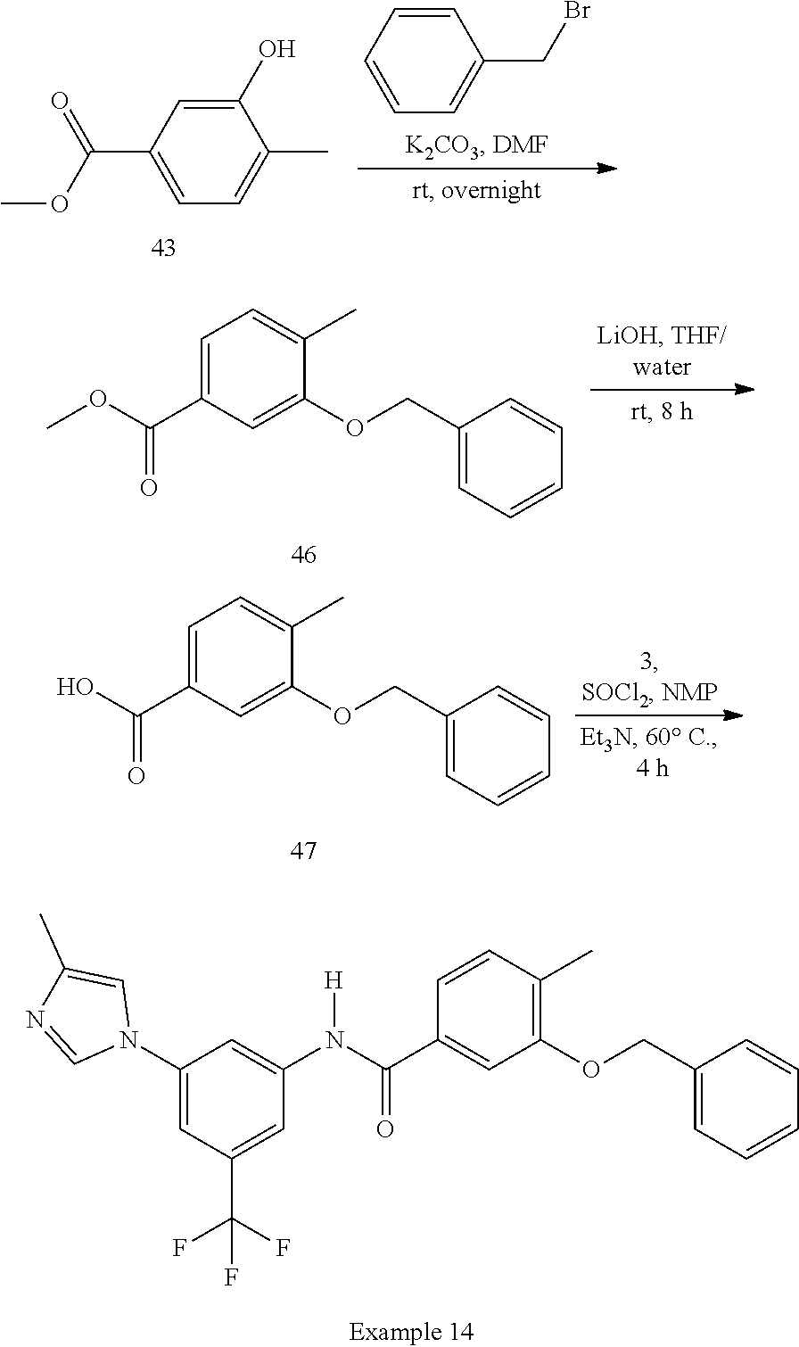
BrCC1=CC=CC=C1.C1(C(OC)=O)=CC=C(C)C(O)=C1.C1=C(C)C(OCC2=CC=CC=C2)=CC(C(=O)OC)=C1.C1(C(=O)O)=CC=C(C)C(OCC2=CC=CC=C2)=C1.[H]N(C(C1=CC(OCC2=CC=CC=C2)=C(C)C=C1)=O)C1=CC(N2C=NC(C)=C2)=CC(C(F)(F)F)=C1
